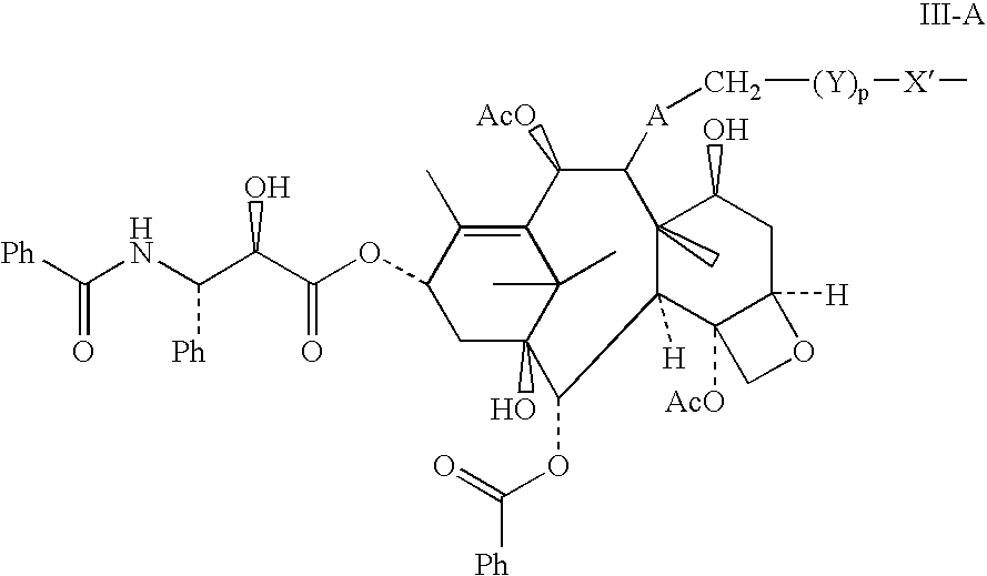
C1C2(O)C(C)(C)C(=C(C)C1OC(C(C(NC([Ph])=O)[Ph])O)=O)C([AcO])C([A]C[(Y)p][X]C)C1(C)C([H])(C3([AcO])C([H])(CC1O)OC3)C2OC(=O)[Ph]
